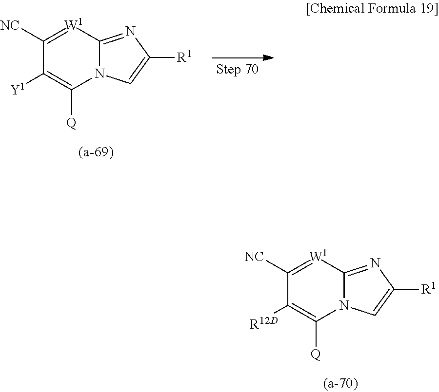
C12=NC([R1])=CN1C([Q])=C([R12D])C([NC])=[W1]2.C12=NC([R1])=CN1C([Q])=C([Y1])C([NC])=[W1]2
